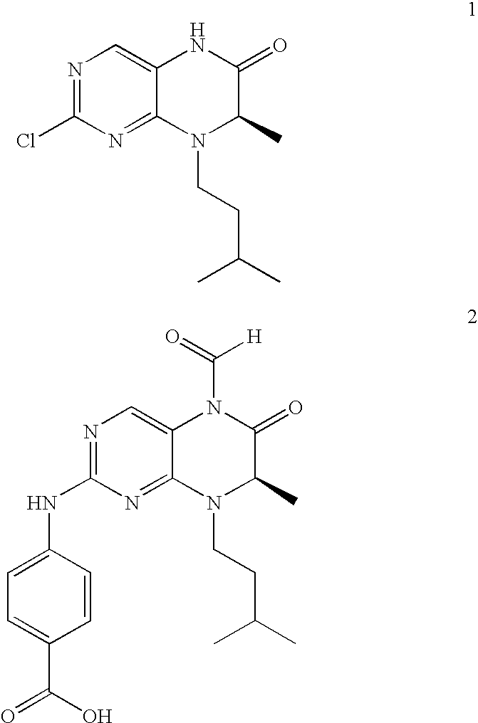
N1=C(Cl)N=C2C(=C1)NC(=O)C(C)N2CCC(C)C.N1=C(NC2=CC=C(C(=O)O)C=C2)N=C2C(=C1)N(C([H])=O)C(=O)C(C)N2CCC(C)C
